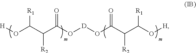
O(C(C(C(O[D]OC(C(C(O[H])[R1])[R2])=O)=O)[R2])[R1])[H]
